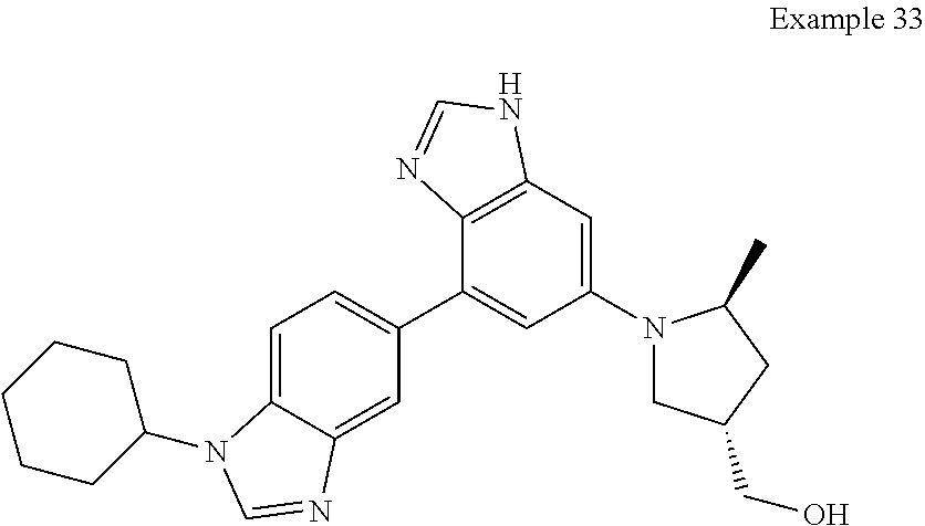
C1=C2C(=CC(C3=CC(N4CC(CO)CC4C)=CC4=C3N=CN4)=C1)N=CN2C1CCCCC1
